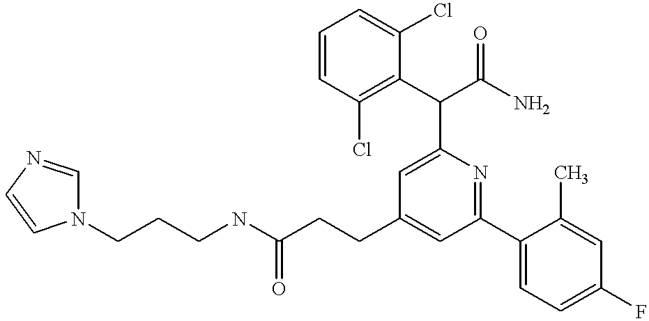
C(CCC1=CC(C2=CC=C(F)C=C2C)=NC(C(C2=C(Cl)C=CC=C2Cl)C(N)=O)=C1)(=O)NCCCN1C=NC=C1
